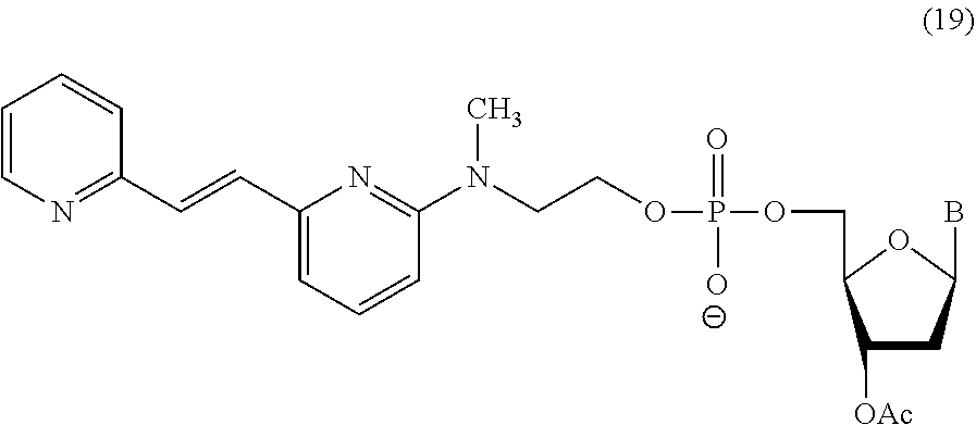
C1=CN=C(C=CC2=CC=CC(N(C)CCOP(OCC3C([OAc])CC(B)O3)(=O)[O-])=N2)C=C1
